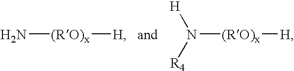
N[(RO)x][H].N([(RO)x][H])([H])[R4]
